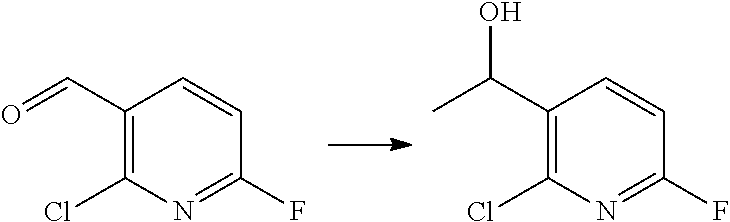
C1(C=O)=C(Cl)N=C(F)C=C1.C1(C(C)O)=C(Cl)N=C(F)C=C1
